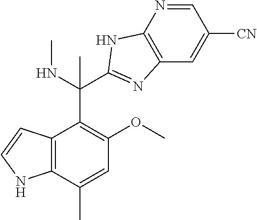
C12=C(C(C)=CC(OC)=C1C(C1=NC3=C(N=CC([CN])=C3)N1)(C)NC)NC=C2
